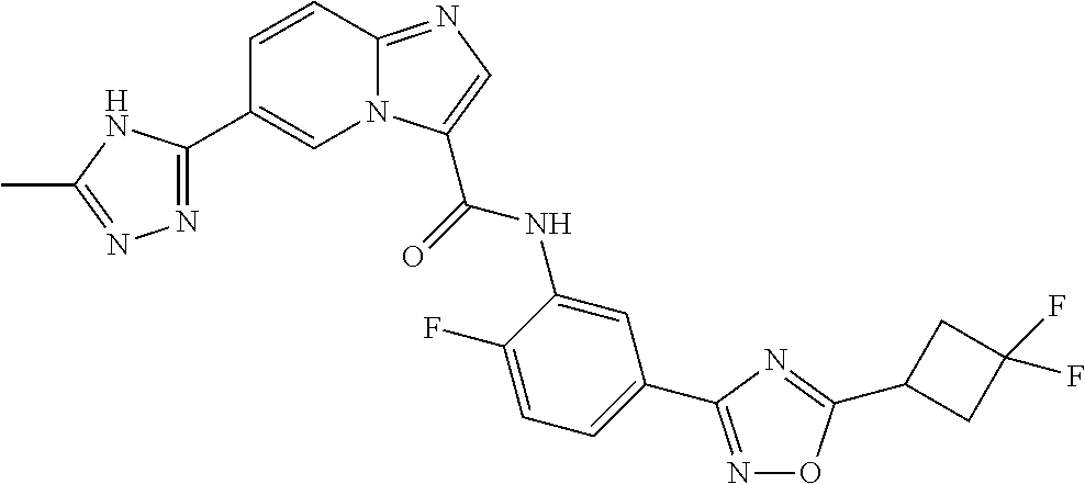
C1=CC2=NC=C(C(=O)NC3=CC(C4=NOC(C5CC(F)(F)C5)=N4)=CC=C3F)N2C=C1C1=NN=C(C)N1
